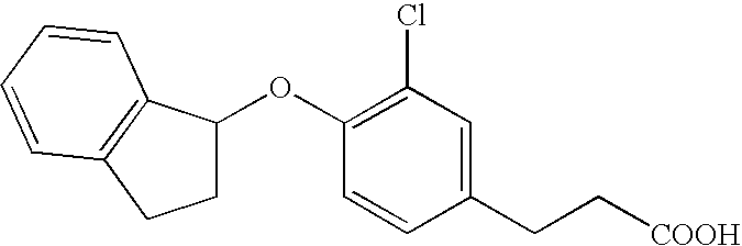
C1(CC[COOH])=CC(Cl)=C(OC2CCC3=C2C=CC=C3)C=C1
